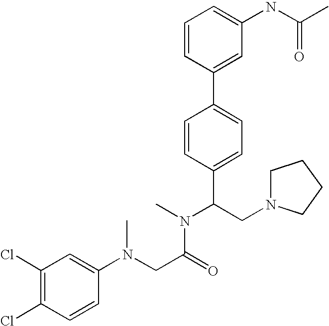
C1=CC(C2=CC=C(C(CN3CCCC3)N(C)C(CN(C3=CC(Cl)=C(Cl)C=C3)C)=O)C=C2)=CC(NC(C)=O)=C1
